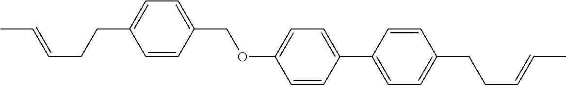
C1=CC(COC2=CC=C(C3=CC=C(CCC=CC)C=C3)C=C2)=CC=C1CCC=CC
